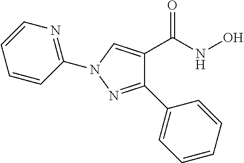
C1(C2=CC=CC=C2)=NN(C2=NC=CC=C2)C=C1C(NO)=O
